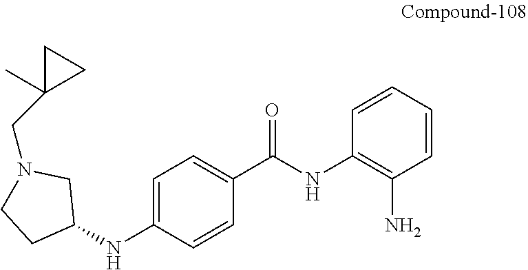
C1=C(NC2CN(CC3(C)CC3)CC2)C=CC(C(NC2=C(N)C=CC=C2)=O)=C1
